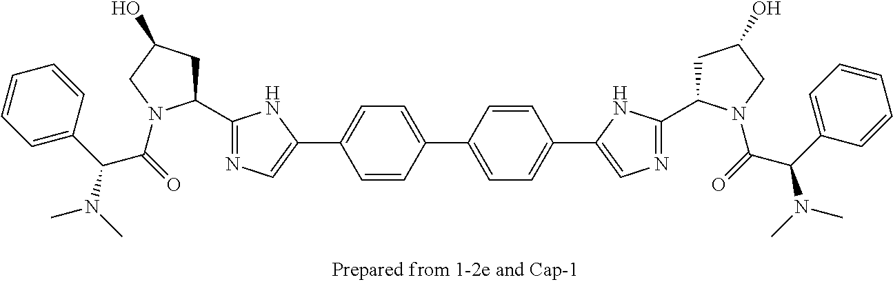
C1=C(C(C(=O)N2C(C3=NC=C(C4=CC=C(C5=CC=C(C6=CN=C(C7CC(O)CN7C(=O)C(C7=CC=CC=C7)N(C)C)N6)C=C5)C=C4)N3)CC(O)C2)N(C)C)C=CC=C1
